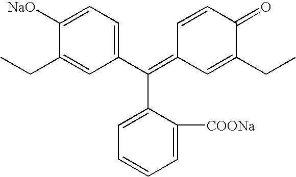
C1(C(=C2C=C(CC)C(=O)C=C2)C2=CC=CC=C2[COONa])=CC=C([NaO])C(CC)=C1
